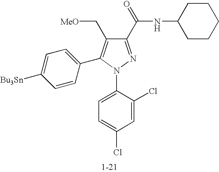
C1(C(NC2CCCCC2)=O)=NN(C2=CC=C(Cl)C=C2Cl)C(C2=CC=C([Bu3Sn])C=C2)=C1C[MeO]
